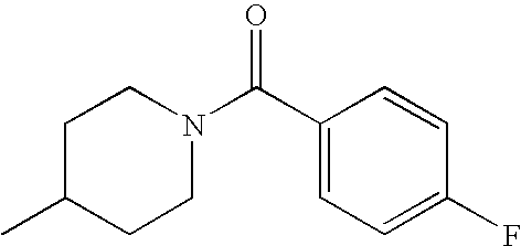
C1C(C)CCN(C(C2=CC=C(F)C=C2)=O)C1
